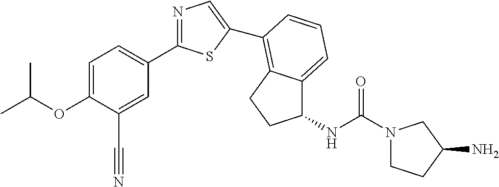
C1=C(OC(C)C)C(C#N)=CC(C2=NC=C(C3=C4C(=CC=C3)C(NC(=O)N3CCC(N)C3)CC4)S2)=C1
